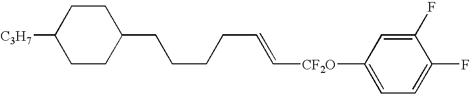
C1CC(CCCCC=C[CF2O]C2=CC=C(F)C(F)=C2)CCC1[C3H7]
